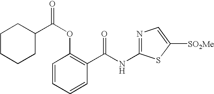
C1=CC=CC(C(NC2=NC=C([SO2Me])S2)=O)=C1OC(=O)C1CCCCC1
